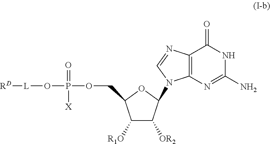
C12=C(N=C(N)NC1=O)N(C1C([OR2])C([R1O])C(COP(O[L][RD])(=O)[X])O1)C=N2
